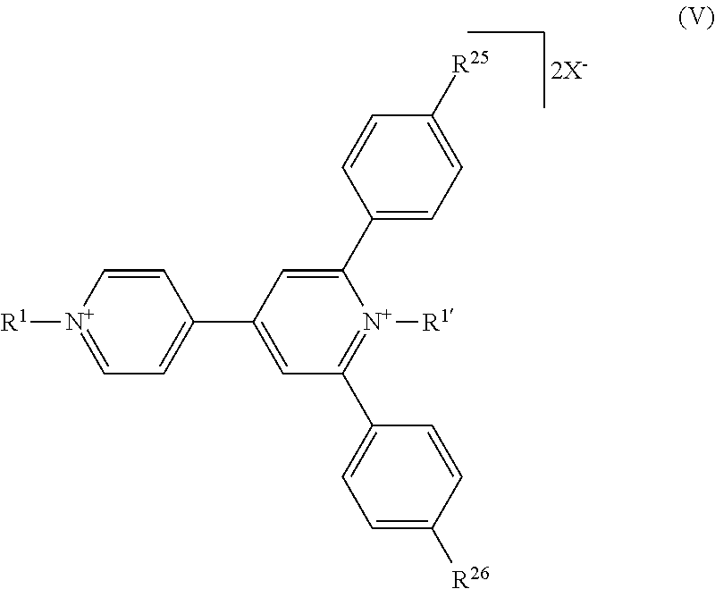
C1=C[N+]([R1])=CC=C1C1=CC(C2=CC=C([R26])C=C2)=[N+]([R1])C(C2=CC=C([R25])C=C2)=C1
